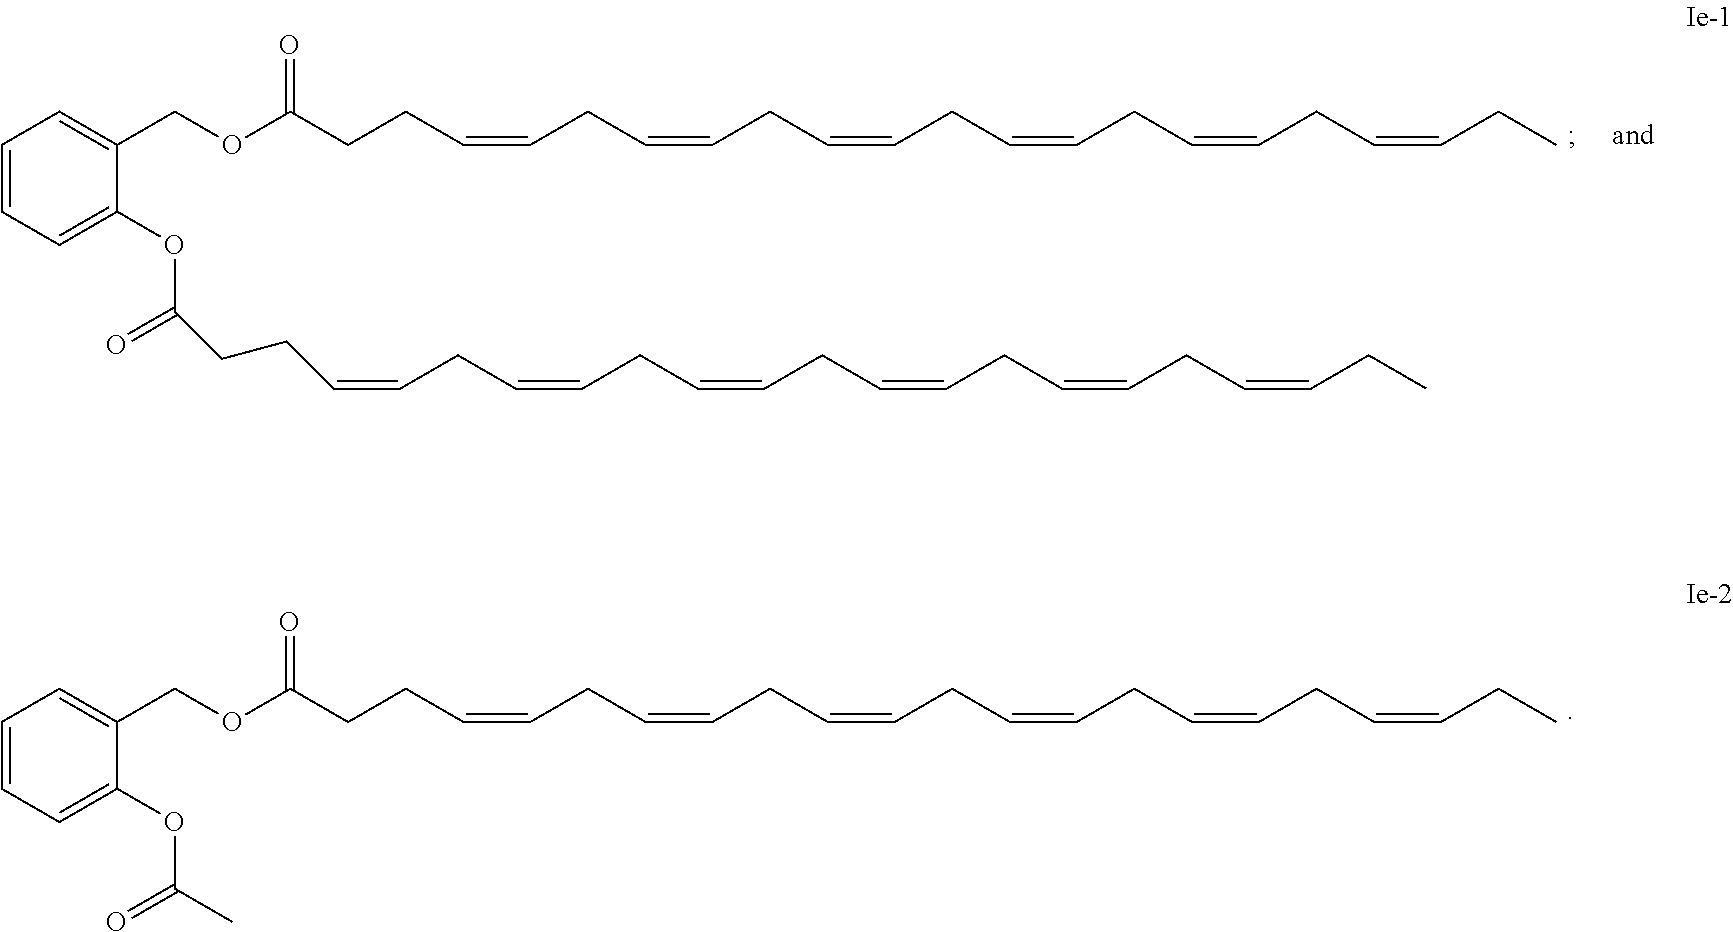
C1=CC=C(OC(=O)CCC=CCC=CCC=CCC=CCC=CCC=CCC)C(COC(CCC=CCC=CCC=CCC=CCC=CCC=CCC)=O)=C1.C1=CC=C(OC(=O)C)C(COC(CCC=CCC=CCC=CCC=CCC=CCC=CCC)=O)=C1
